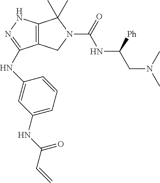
C12=C(NN=C1NC1=CC(NC(C=C)=O)=CC=C1)C(C)(C)N(C(=O)NC(CN(C)C)[Ph])C2
